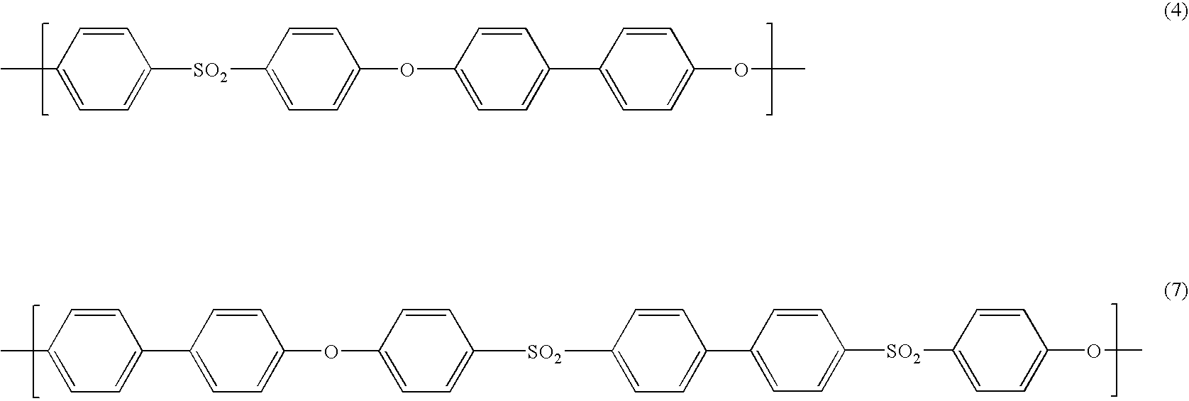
C1=CC(C)=CC=C1[SO2]C1=CC=C(OC2=CC=C(C3=CC=C(OC)C=C3)C=C2)C=C1.C1=CC(C)=CC=C1C1=CC=C(OC2=CC=C([SO2]C3=CC=C(C4=CC=C([SO2]C5=CC=C(OC)C=C5)C=C4)C=C3)C=C2)C=C1
